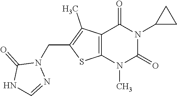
C12=C(N(C)C(=O)N(C3CC3)C1=O)SC(CN1C(=O)NC=N1)=C2C
